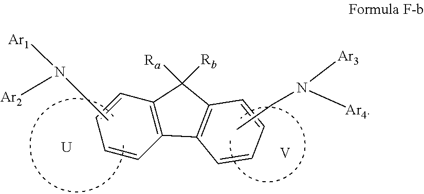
C1=CC2=C(C([Ra])([Rb])C3=C2C=CC=C3)C=C1.CCN([Ar1])[Ar2].C(C)N([Ar3])[Ar4].[U].[V]
